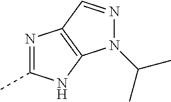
N1=C(C)NC2=C1C=NN2C(C)C
